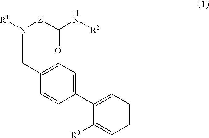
N([Z]C(N[R2])=O)(CC1=CC=C(C2=CC=CC=C2[R3])C=C1)[R1]
